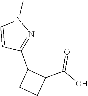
C1(C2CCC2C(=O)O)=NN(C)C=C1
